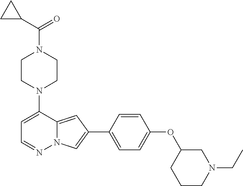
N1(C2=CC=NN3C2=CC(C2=CC=C(OC4CCCN(CC)C4)C=C2)=C3)CCN(C(C2CC2)=O)CC1
